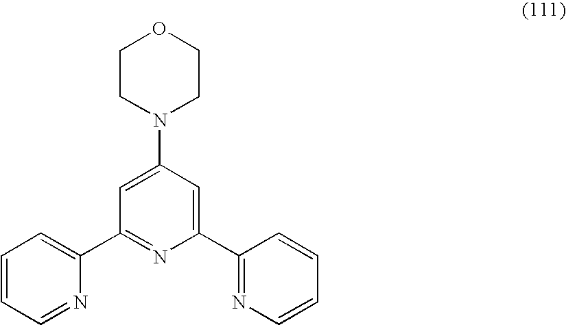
C1=C(N2CCOCC2)C=C(C2=NC=CC=C2)N=C1C1=CC=CC=N1
